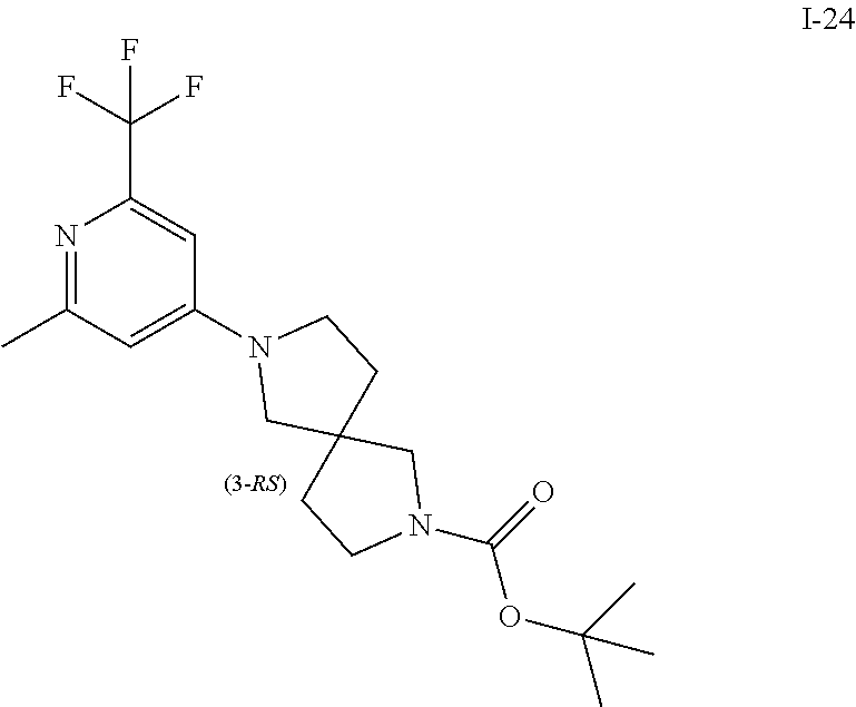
N1=C(C)C=C(N2CC3(CC2)CCN(C(OC(C)(C)C)=O)C3)C=C1C(F)(F)F
